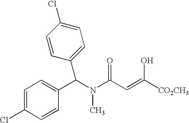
C1=C(Cl)C=CC(C(N(C)C(C=C([CO2CH3])O)=O)C2=CC=C(Cl)C=C2)=C1
